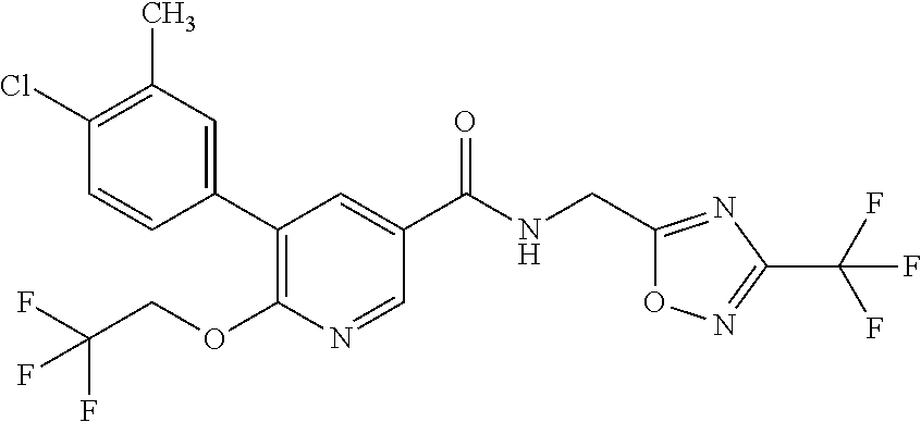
C1(Cl)=C(C)C=C(C2=C(OCC(F)(F)F)N=CC(C(NCC3=NC(C(F)(F)F)=NO3)=O)=C2)C=C1
